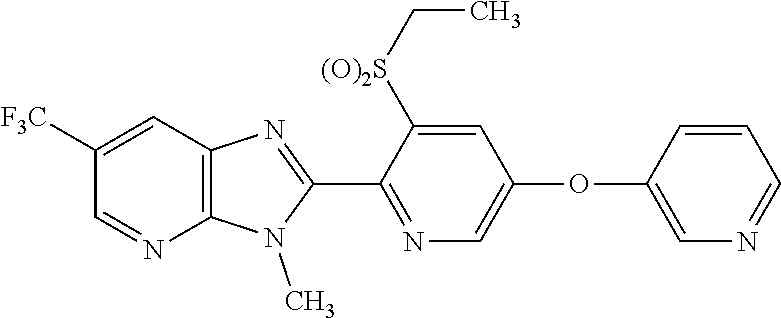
C1(C2=NC=C(OC3=CN=CC=C3)C=C2[(O)2S]CC)=NC2=C(N1C)N=CC([F3C])=C2
